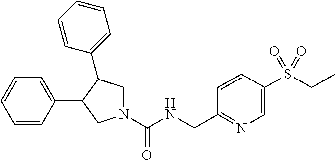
C1(C2C(C3=CC=CC=C3)CN(C(NCC3=NC=C(S(CC)(=O)=O)C=C3)=O)C2)=CC=CC=C1
